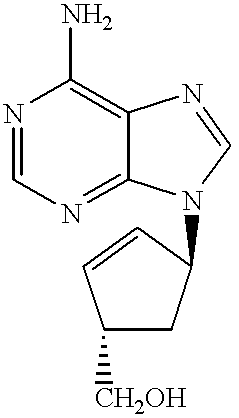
N1=CN=C2C(=C1N)N=CN2C1CC([CH2OH])C=C1
